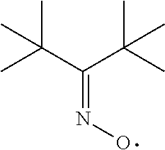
C(=NO)(C(C)(C)C)C(C)(C)C
